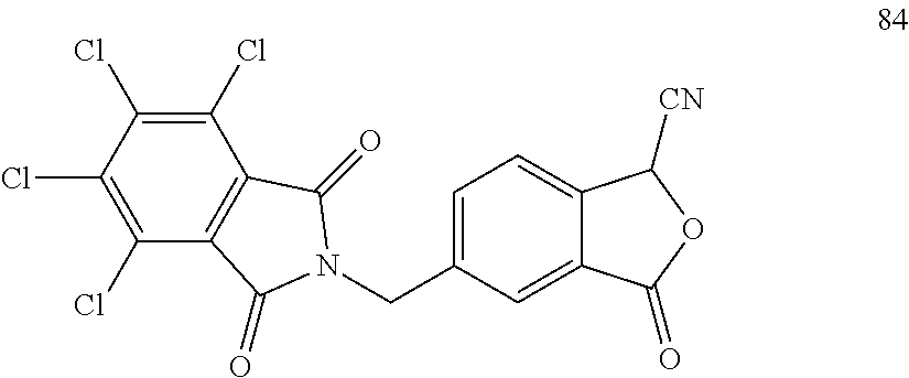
C1(Cl)=C(Cl)C(Cl)=C(Cl)C2=C1C(=O)N(CC1=CC=C3C(=C1)C(=O)OC3[CN])C2=O
